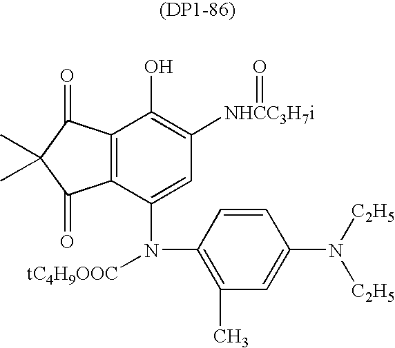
C12=C(C(=O)C(C)(C)C1=O)C(O)=C([NHCC3H7i]=O)C=C2N(C1=C(C)C=C(N([C2H5])[C2H5])C=C1)[tC4H9OOC]
